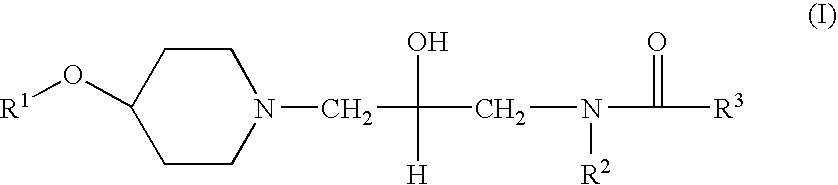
C1CN(CC(O)([H])CN(C([R3])=O)[R2])CCC1O[R1]
